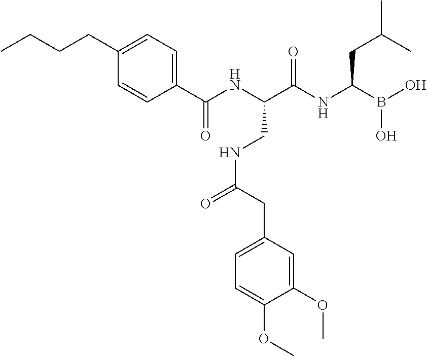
C1(C(NC(C(NC(B(O)O)CC(C)C)=O)CNC(=O)CC2=CC=C(OC)C(OC)=C2)=O)=CC=C(CCCC)C=C1
